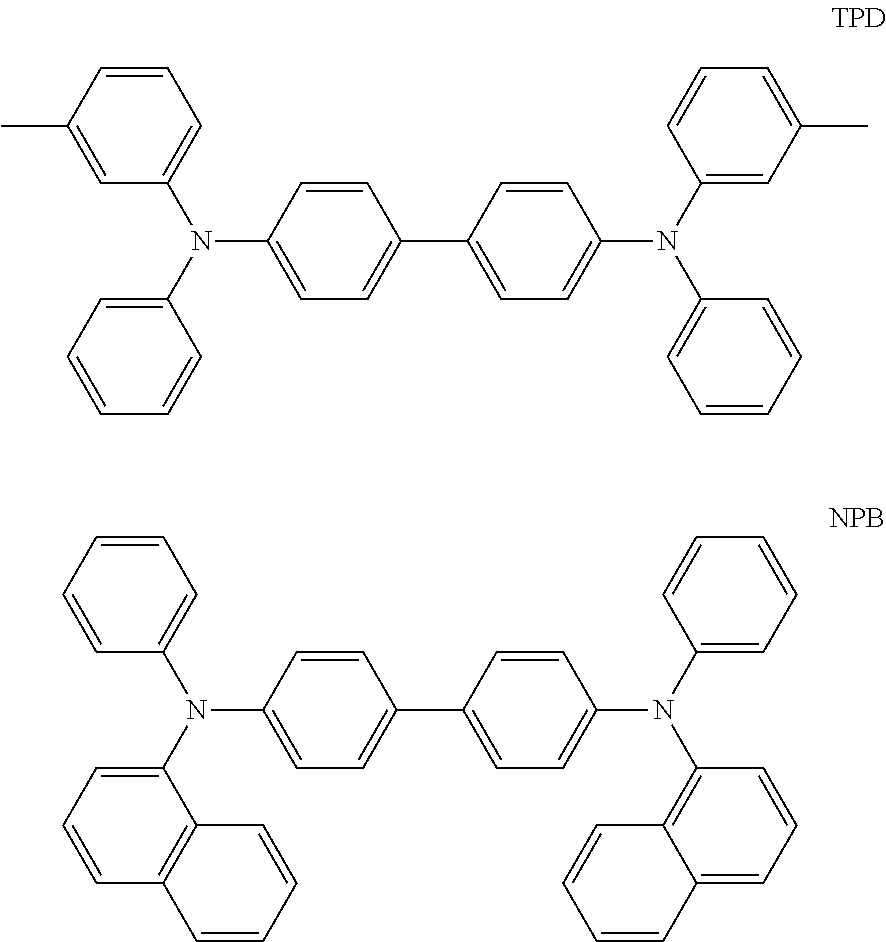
C1=CC(C)=CC(N(C2=CC=C(C3=CC=C(N(C4=CC=CC=C4)C4=CC(C)=CC=C4)C=C3)C=C2)C2=CC=CC=C2)=C1.C1=CC=CC(N(C2=CC=C(C3=CC=C(N(C4=C5C(=CC=C4)C=CC=C5)C4=CC=CC=C4)C=C3)C=C2)C2=CC=CC3=C2C=CC=C3)=C1
